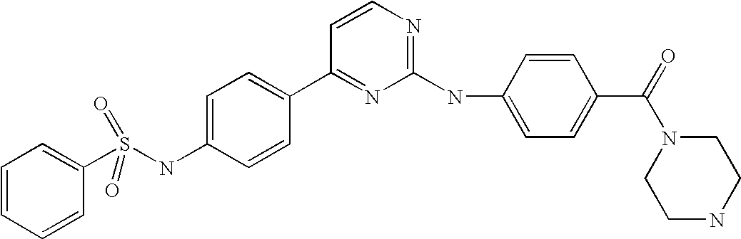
S(NC1=CC=C(C2=NC(NC3=CC=C(C(=O)N4CCNCC4)C=C3)=NC=C2)C=C1)(=O)(=O)C1=CC=CC=C1
